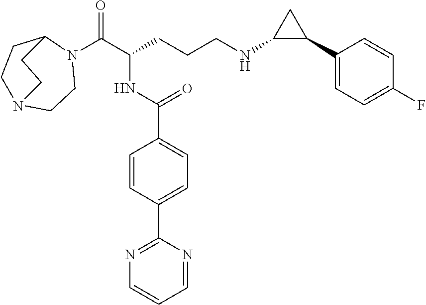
N1(C(C(CCCNC2C(C3=CC=C(F)C=C3)C2)NC(C2=CC=C(C3=NC=CC=N3)C=C2)=O)=O)C2CCN(CC1)CC2
